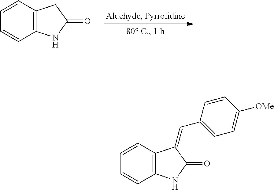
C1=CC2=C(C=C1)NC(=O)C2.C1=CC2=C(C=C1)NC(=O)C2=CC1=CC=C([OMe])C=C1
